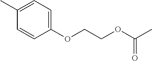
C1=CC(OCCOC(C)=O)=CC=C1C
